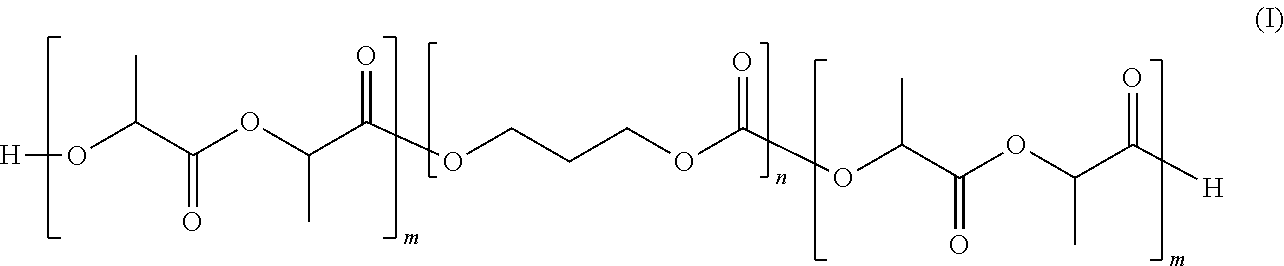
O(C(C(OC(C(OCCCOC(OC(C(OC(C([H])=O)C)=O)C)=O)=O)C)=O)C)[H]
